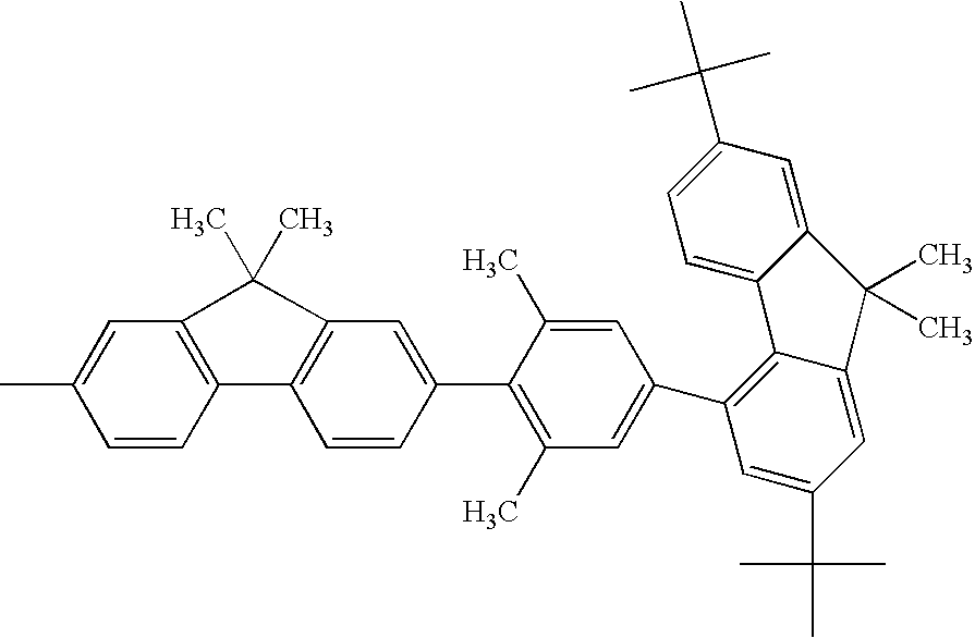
C1=C(C)C=CC2=C1C(C)(C)C1=C2C=CC(C2=C(C)C=C(C3=C4C(=CC(C(C)(C)C)=C3)C(C)(C)C3=CC(C(C)(C)C)=CC=C43)C=C2C)=C1
